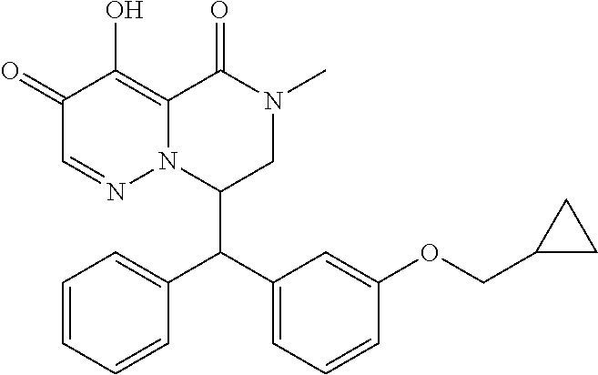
C1(=O)C=NN2C(=C1O)C(=O)N(C)CC2C(C1=CC=CC(OCC2CC2)=C1)C1=CC=CC=C1
